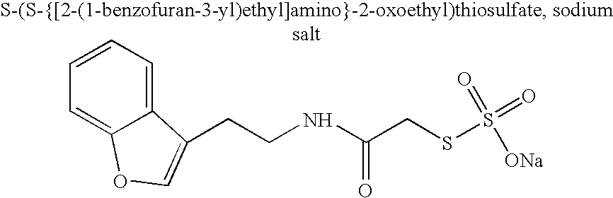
C1=CC=C2C(=C1)OC=C2CCNC(CSS(=O)(=O)[ONa])=O
